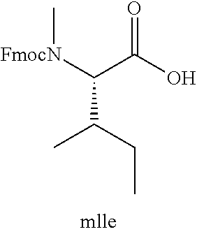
O=C(O)C([FmocN]C)C(C)CC
